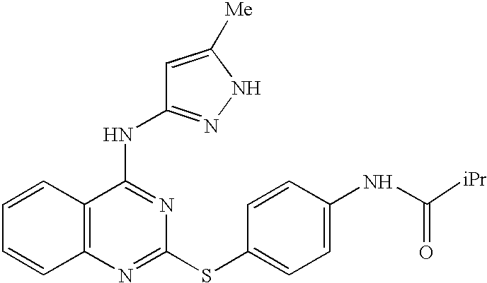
C1=CC2=C(C=C1)N=C(SC1=CC=C(NC(=O)[iPr])C=C1)N=C2NC1=NNC([Me])=C1
